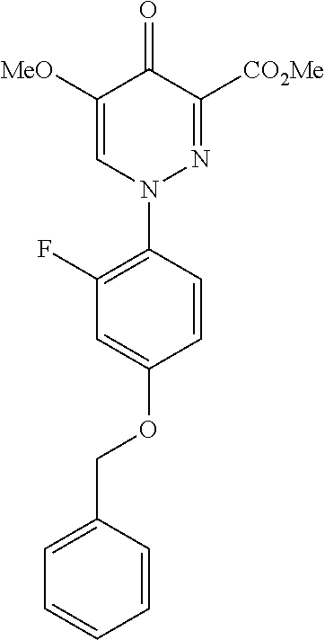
C1(F)=C(N2N=C([CO2Me])C(=O)C([MeO])=C2)C=CC(OCC2=CC=CC=C2)=C1
